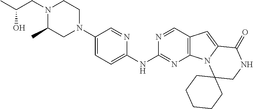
N1(CC(O)C)C(C)CN(C2=CC=C(NC3=NC4=C(C=N3)C=C3N4C4(CNC3=O)CCCCC4)N=C2)CC1
